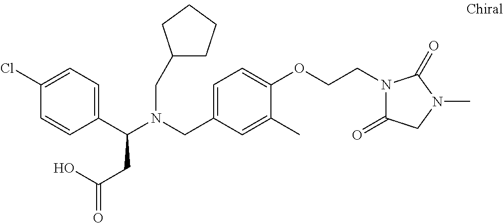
C1(C(N(CC2=CC=C(OCCN3C(=O)CN(C)C3=O)C(C)=C2)CC2CCCC2)CC(O)=O)=CC=C(Cl)C=C1
